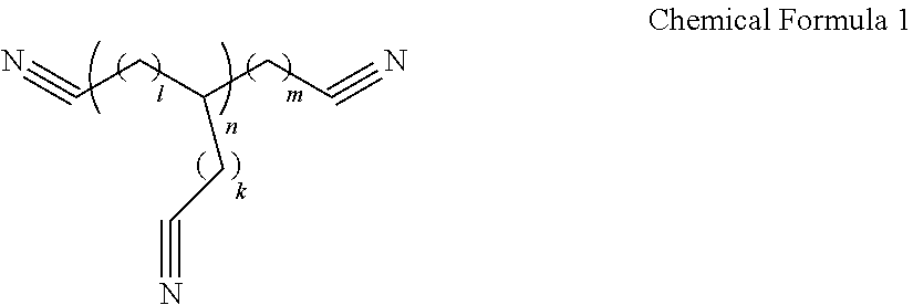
N#CCC(CC#N)CC#N
